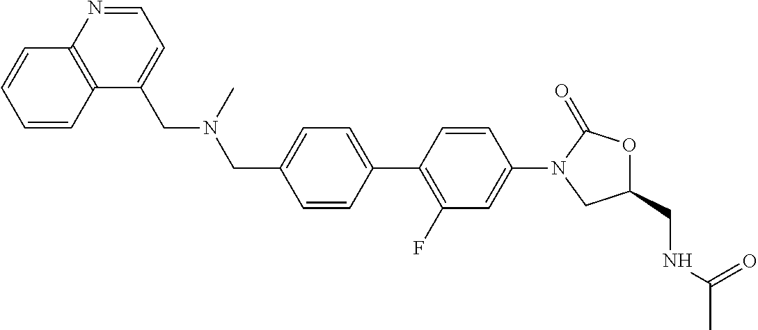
C1(CN(CC2=CC=NC3=C2C=CC=C3)C)=CC=C(C2=C(F)C=C(N3CC(CNC(C)=O)OC3=O)C=C2)C=C1
